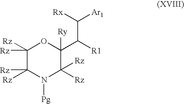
C1([Rz])([Rz])C([Rz])([Rz])N([Pg])C([Rz])([Rz])C(C([R1])C([Ar1])[Rx])([Ry])O1
